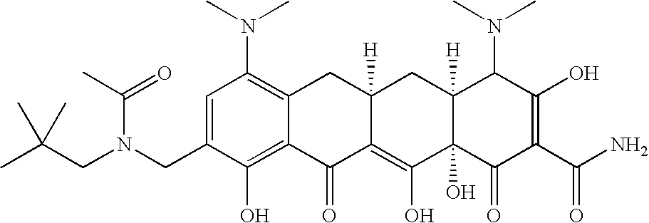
C1(CN(CC(C)(C)C)C(=O)C)=CC(N(C)C)=C2C(=C1O)C(=O)C1=C(O)C3(O)C([H])(CC1([H])C2)C(N(C)C)C(O)=C(C(N)=O)C3=O
